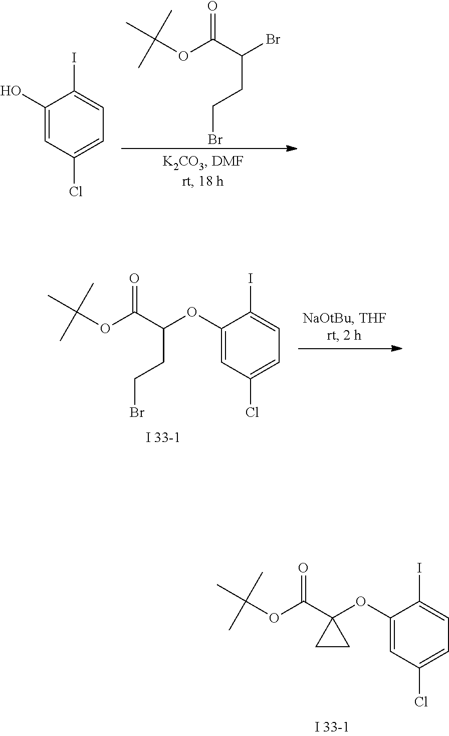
C1(O)=CC(Cl)=CC=C1I.BrC(C(OC(C)(C)C)=O)CCBr.C1(OC(C(OC(C)(C)C)=O)CCBr)=CC(Cl)=CC=C1I.C1(OC2(C(OC(C)(C)C)=O)CC2)=CC(Cl)=CC=C1I
